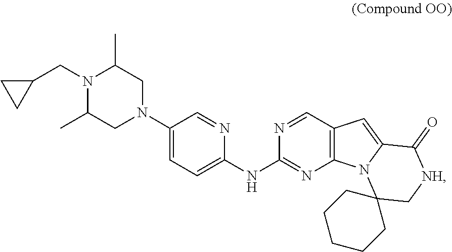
N1(CC2CC2)C(C)CN(C2=CC=C(NC3=NC4=C(C=N3)C=C3N4C4(C[NH]C3=O)CCCCC4)N=C2)CC1C
